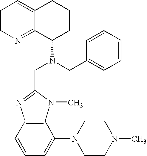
C12=C(C=CC=C1N1CCN(C)CC1)N=C(CN(C1CCCC3=CC=CN=C13)CC1=CC=CC=C1)N2C
